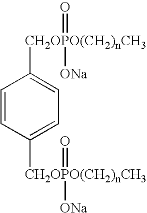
C1=CC([CH2OPO(CH2)nCH3](=O)[ONa])=CC=C1[CH2OPO(CH2)nCH3](=O)[ONa]
